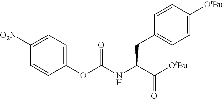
C1([O2N])=CC=C(OC(NC(C([OtBu])=O)CC2=CC=C([OtBu])C=C2)=O)C=C1
